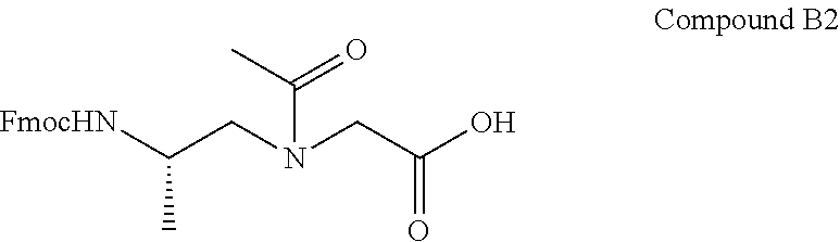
C(CN(CC(O)=O)C(C)=O)([FmocHN])C
